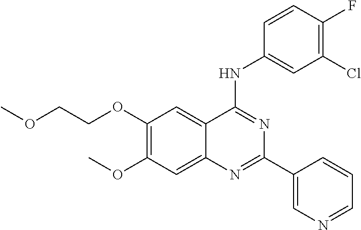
C(COC1=C(OC)C=C2C(=C1)C(NC1=CC(Cl)=C(F)C=C1)=NC(C1=CN=CC=C1)=N2)OC
